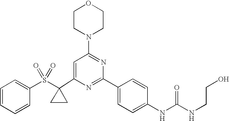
C1(C2(S(C3=CC=CC=C3)(=O)=O)CC2)=CC(N2CCOCC2)=NC(C2=CC=C(NC(=O)NCCO)C=C2)=N1
